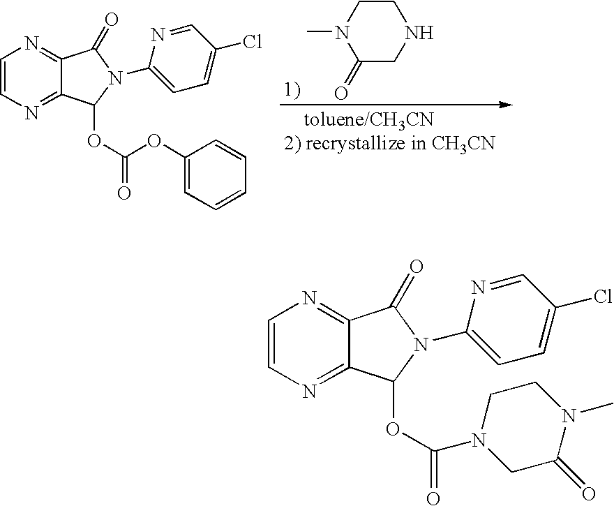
C1(=O)CNCCN1C.C1=CN=C2C(=N1)C(=O)N(C1=CC=C(Cl)C=N1)C2OC(OC1=CC=CC=C1)=O.C1=CN=C2C(=N1)C(=O)N(C1=CC=C(Cl)C=N1)C2OC(=O)N1CCN(C)C(=O)C1
